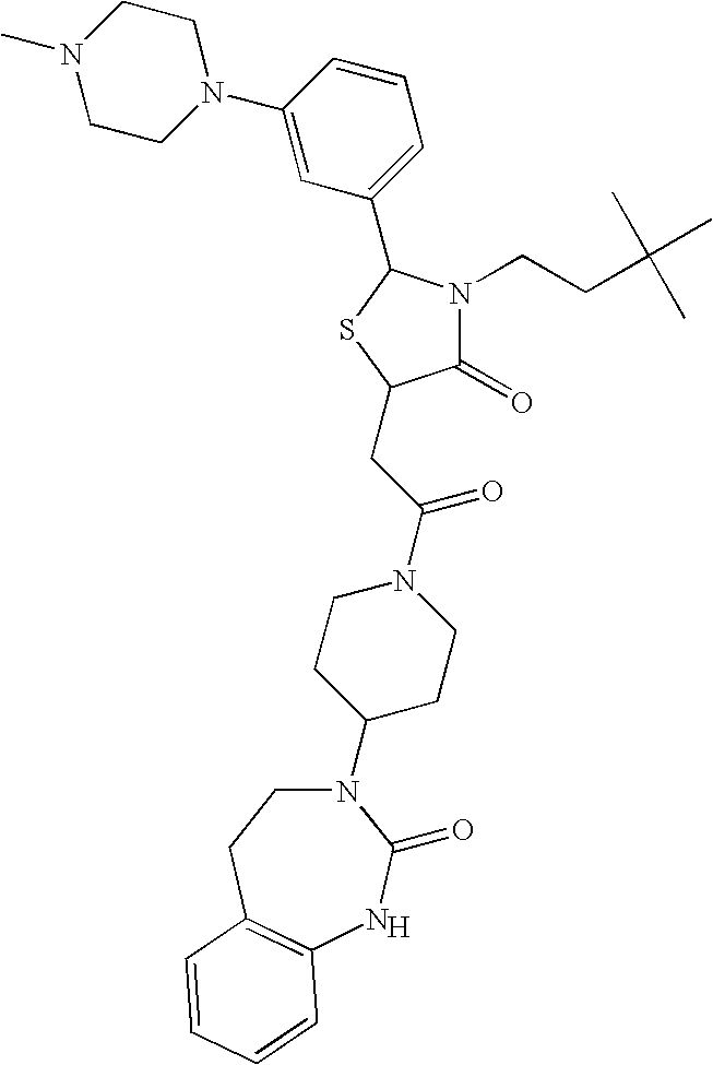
[H].N1(C2CCN(C(CC3C(=O)N(CCC(C)(C)C)C(C4=CC=CC(N5CCN(C)CC5)=C4)S3)=O)CC2)CCC2=C(NC1=O)C=CC=C2
